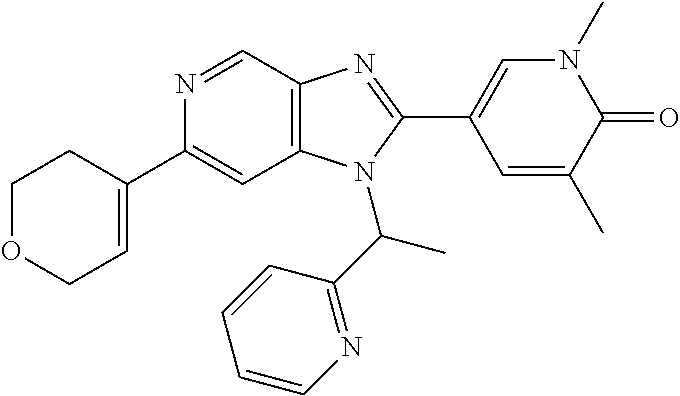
N1=CC2=C(C=C1C1=CCOCC1)N(C(C1=NC=CC=C1)C)C(C1=CN(C)C(=O)C(C)=C1)=N2
